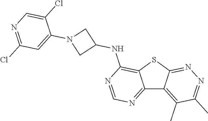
C12=NC=NC(NC3CN(C4=CC(Cl)=NC=C4Cl)C3)=C1SC1=NN=C(C)C(C)=C21
